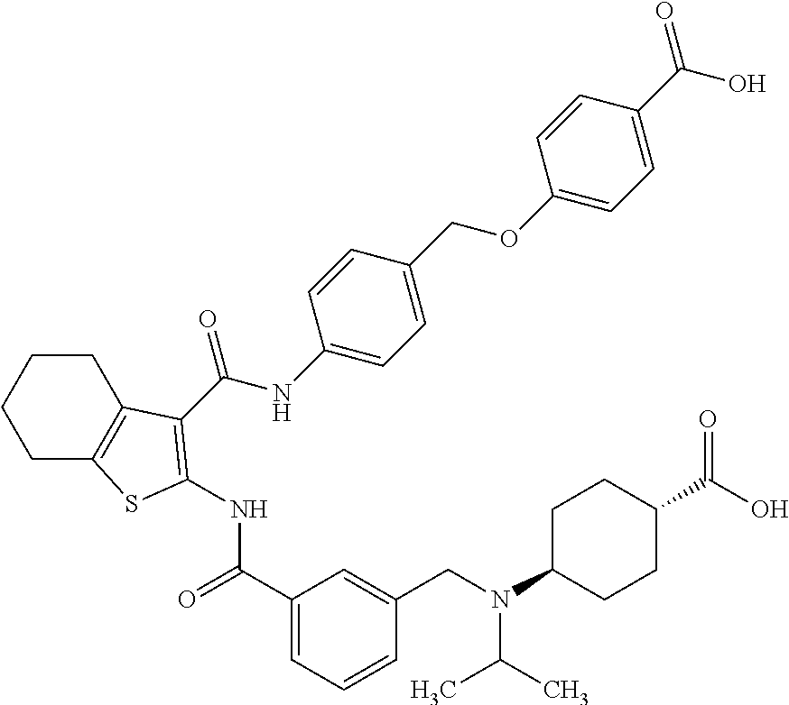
C1CC2=C(CC1)SC(NC(=O)C1=CC=CC(CN(C(C)C)C3CCC(C(O)=O)CC3)=C1)=C2C(NC1=CC=C(COC2=CC=C(C(O)=O)C=C2)C=C1)=O
